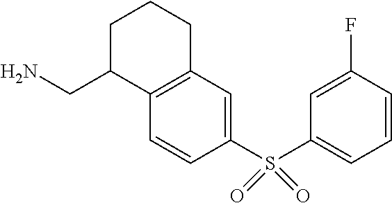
C1=CC(S(C2=CC=CC(F)=C2)(=O)=O)=CC2=C1C(CN)CCC2
